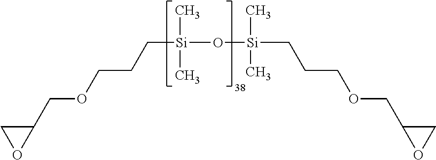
O(CCC[Si](O[Si](CCCOCC1OC1)(C)C)(C)C)CC1CO1
